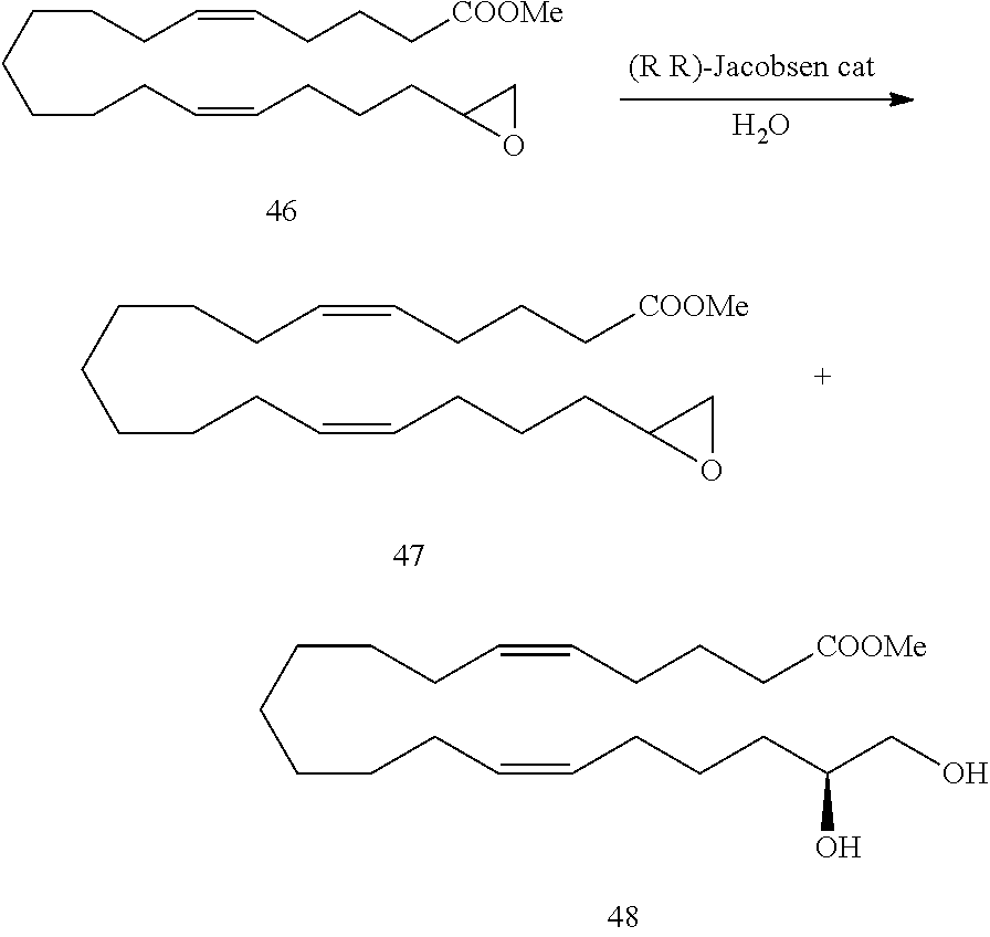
O.C(CCCCC=CCCC[COOMe])CCC=CCCCC1OC1.C(CCCCC=CCCC[COOMe])CCC=CCCCC1OC1.C(CCCCC=CCCC[COOMe])CCC=CCCCC(CO)O
